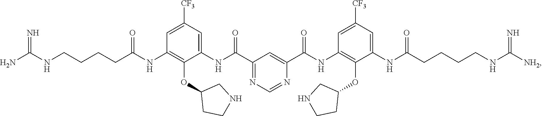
N=C(NCCCCC(NC1=C(OC2CCNC2)C(NC(C2=NC=NC(C(NC3=C(OC4CNCC4)C(NC(CCCCNC([NH2])=N)=O)=CC([CF3])=C3)=O)=C2)=O)=CC([CF3])=C1)=O)N
